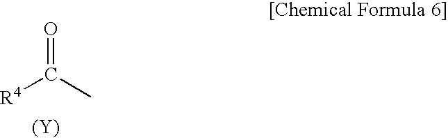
O=C([R4])C.[(Y)]
